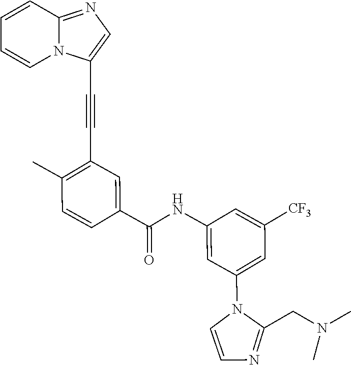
C1=CC=CN2C1=NC=C2C#CC1=C(C)C=CC(C(NC2=CC(N3C=CN=C3CN(C)C)=CC([CF3])=C2)=O)=C1
